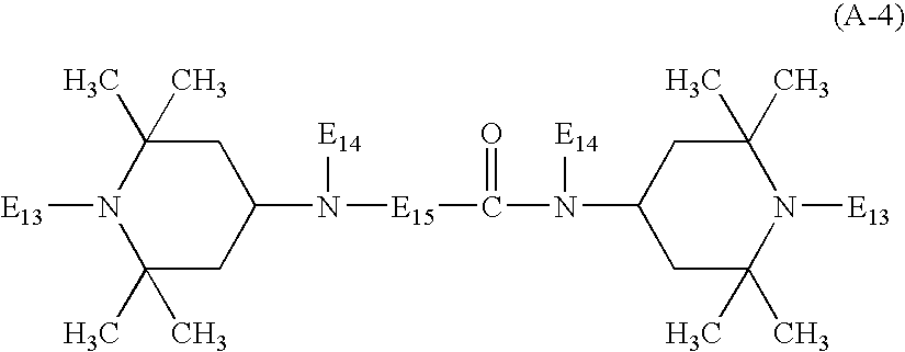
N1([E13])C(C)(C)CC(N([E15]C(N(C2CC(C)(C)N([E13])C(C)(C)C2)[E14])=O)[E14])CC1(C)C
